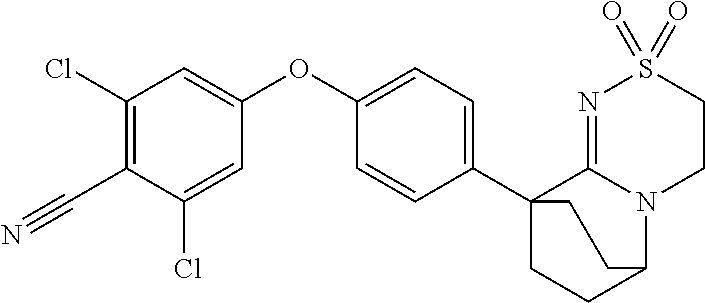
C1(Cl)=C(C#N)C(Cl)=CC(OC2=CC=C(C34CCC(N5C3=NS(=O)(=O)CC5)CC4)C=C2)=C1
